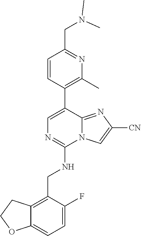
C12=CC=C(F)C(CNC3=NC=C(C4=C(C)N=C(CN(C)C)C=C4)C4=NC([CN])=CN34)=C1CCO2
